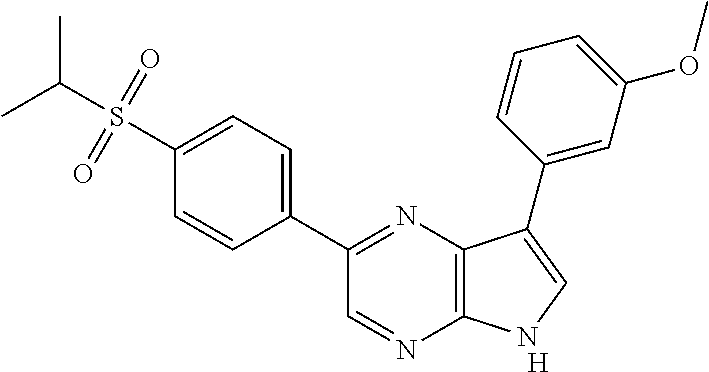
C1(C2=NC3=C(N=C2)NC=C3C2=CC(OC)=CC=C2)=CC=C(S(C(C)C)(=O)=O)C=C1.[H]
